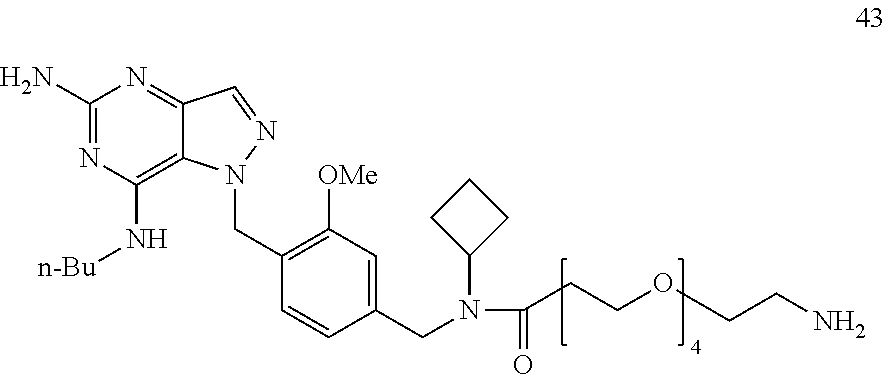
C1(N)=NC(N[n-Bu])=C2C(=N1)C=NN2CC1=C([OMe])C=C(CN(C2CCC2)C(=O)CCOCCN)C=C1
